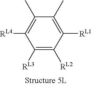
C1([RL3])=C([RL2])C([RL1])=C(C)C(C)=C1[RL4]
